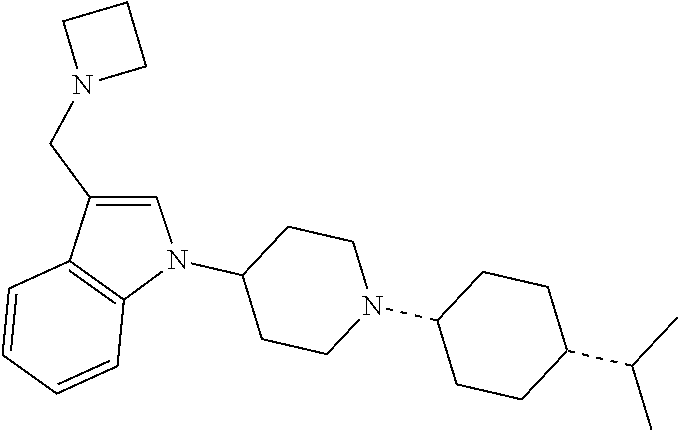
C1=CC2=C(C=C1)N(C1CCN(C3CCC(C(C)C)CC3)CC1)C=C2CN1CCC1
